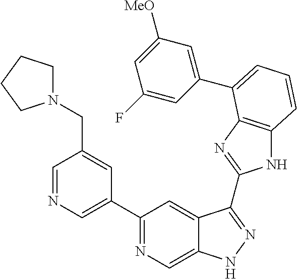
C1(C2=NC=C3C(=C2)C(C2=NC4=C(N2)C=CC=C4C2=CC([MeO])=CC(F)=C2)=NN3)=CN=CC(CN2CCCC2)=C1
